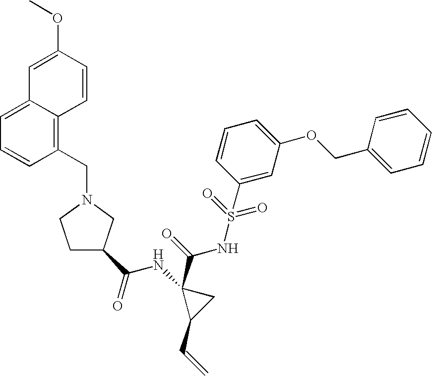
C1(CN2CCC(C(=O)NC3(C(=O)NS(=O)(=O)C4=CC(OCC5=CC=CC=C5)=CC=C4)C(C=C)C3)C2)=C2C(=CC=C1)C=C(OC)C=C2
